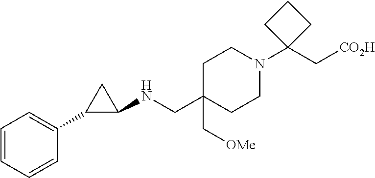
C1=CC=CC(C2C(NCC3(C[OMe])CCN(C4(C[CO2H])CCC4)CC3)C2)=C1
